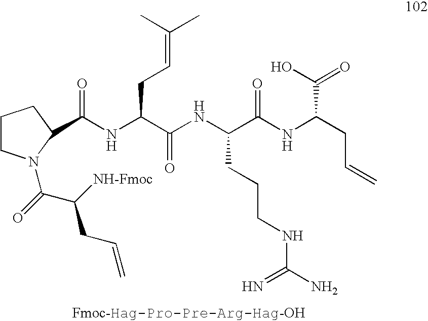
C(NC(C(NC(C(NC(CC=C)C(O)=O)=O)CCCNC(N)=N)=O)CC=C(C)C)(=O)C1CCCN1C(C([NH-Fmoc])CC=C)=O
